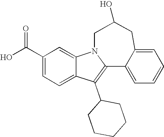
C1(C(O)=O)=CC=C2C(=C1)N1C(=C2C2CCCCC2)C2=CC=CC=C2CC(O)C1
